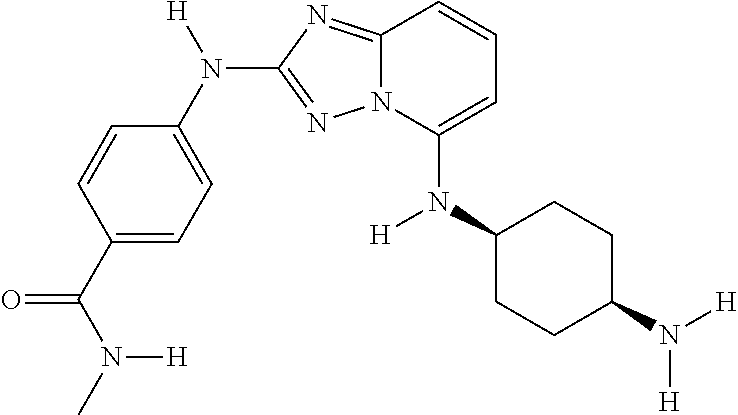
C1=CC(C(N([H])C)=O)=CC=C1N([H])C1=NN2C(=N1)C=CC=C2N(C1CCC(N([H])[H])CC1)[H]
